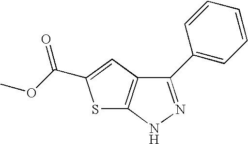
N1N=C(C2=CC=CC=C2)C2=C1SC(C(OC)=O)=C2
